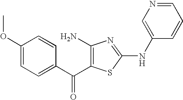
C1(OC)=CC=C(C(=O)C2=C(N)N=C(NC3=CN=CC=C3)S2)C=C1
